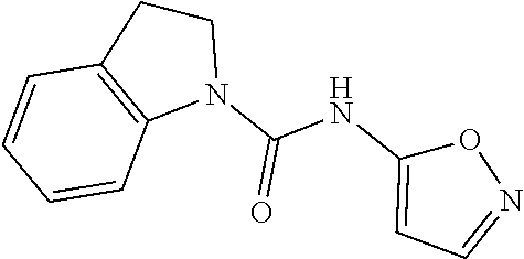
C12=C(CCN1C(NC1=CC=NO1)=O)C=CC=C2
